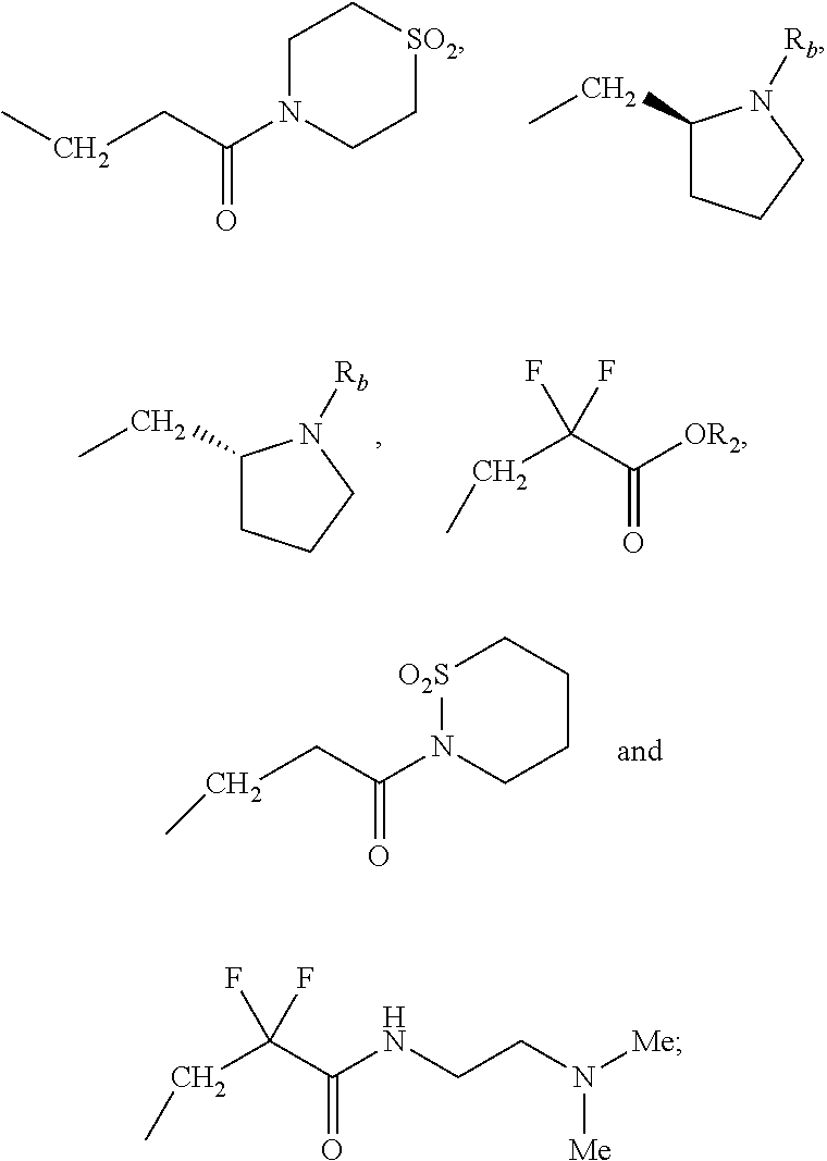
C1N(C(=O)CCC)CC[SO2]C1.C1(CC)CCCN1[Rb].C1(CC)CCCN1[Rb].C(C(C(=O)[OR2])(F)F)C.[O2S]1N(C(CCC)=O)CCCC1.C(C(C(NCCN([Me])[Me])=O)(F)F)C
